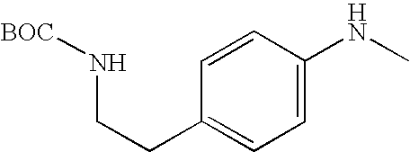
C1=CC(CCN[BOC])=CC=C1NC
